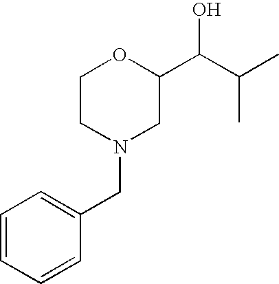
C1CN(CC2=CC=CC=C2)CC(C(C(C)C)O)O1
